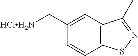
C1=CC2=C(C=C1C[HClH2N])C(C)=NS2
